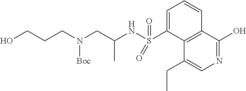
C1=C(S(NC(CN(CCCO)[Boc])C)(=O)=O)C2=C(C=C1)C(O)=NC=C2CC
